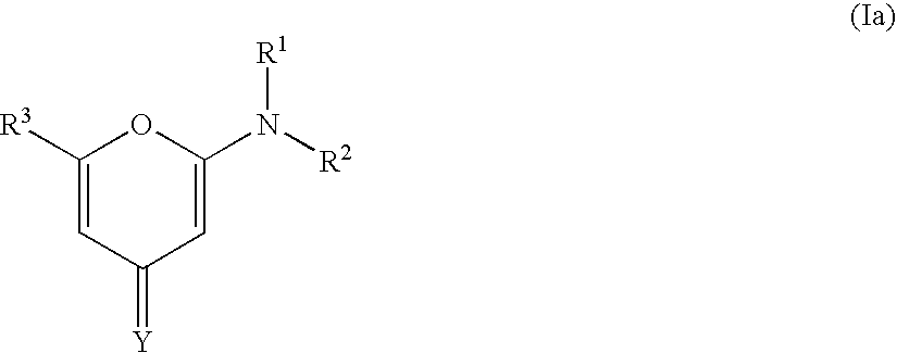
C1([R3])=CC(=[Y])C=C(N([R1])[R2])O1
